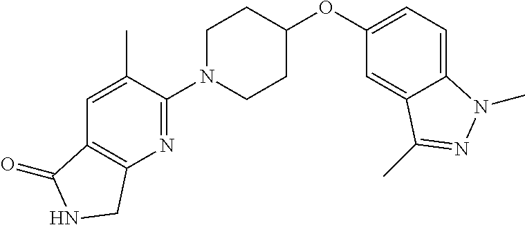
C1(N2CCC(OC3=CC=C4C(=C3)C(C)=NN4C)CC2)=NC2=C(C=C1C)C(=O)NC2
